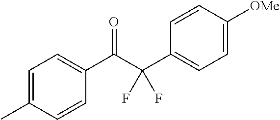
C1=C(C)C=CC(C(C(C2=CC=C([OMe])C=C2)(F)F)=O)=C1
